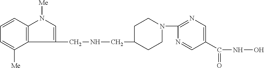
C1CN(C2=NC=C(C(=O)NO)C=N2)CCC1CNCC1=CN([Me])C2=C1C([Me])=CC=C2
